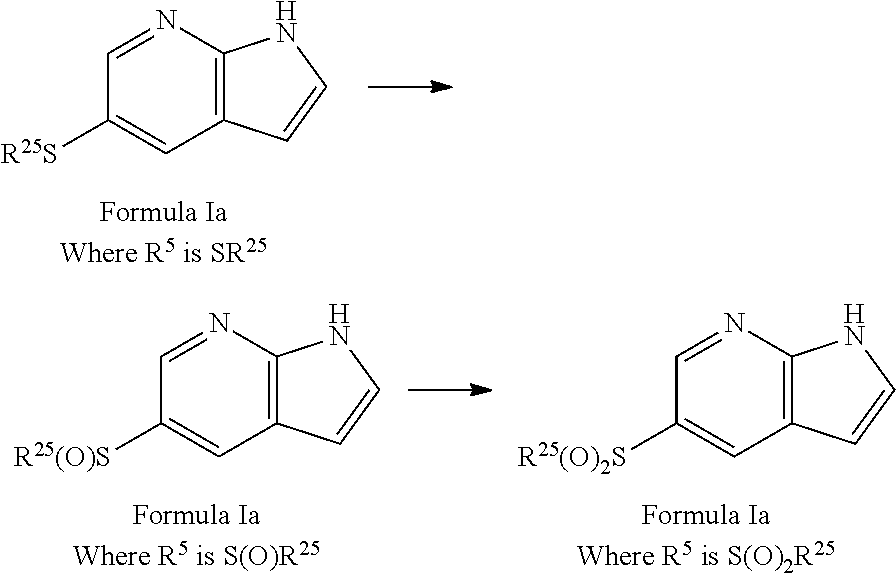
C1=NC2=C(C=C1[R25S])C=CN2.C1=NC2=C(C=C1[R25(O)S])C=CN2.C1=NC2=C(C=C1[R25(O)2S])C=CN2
